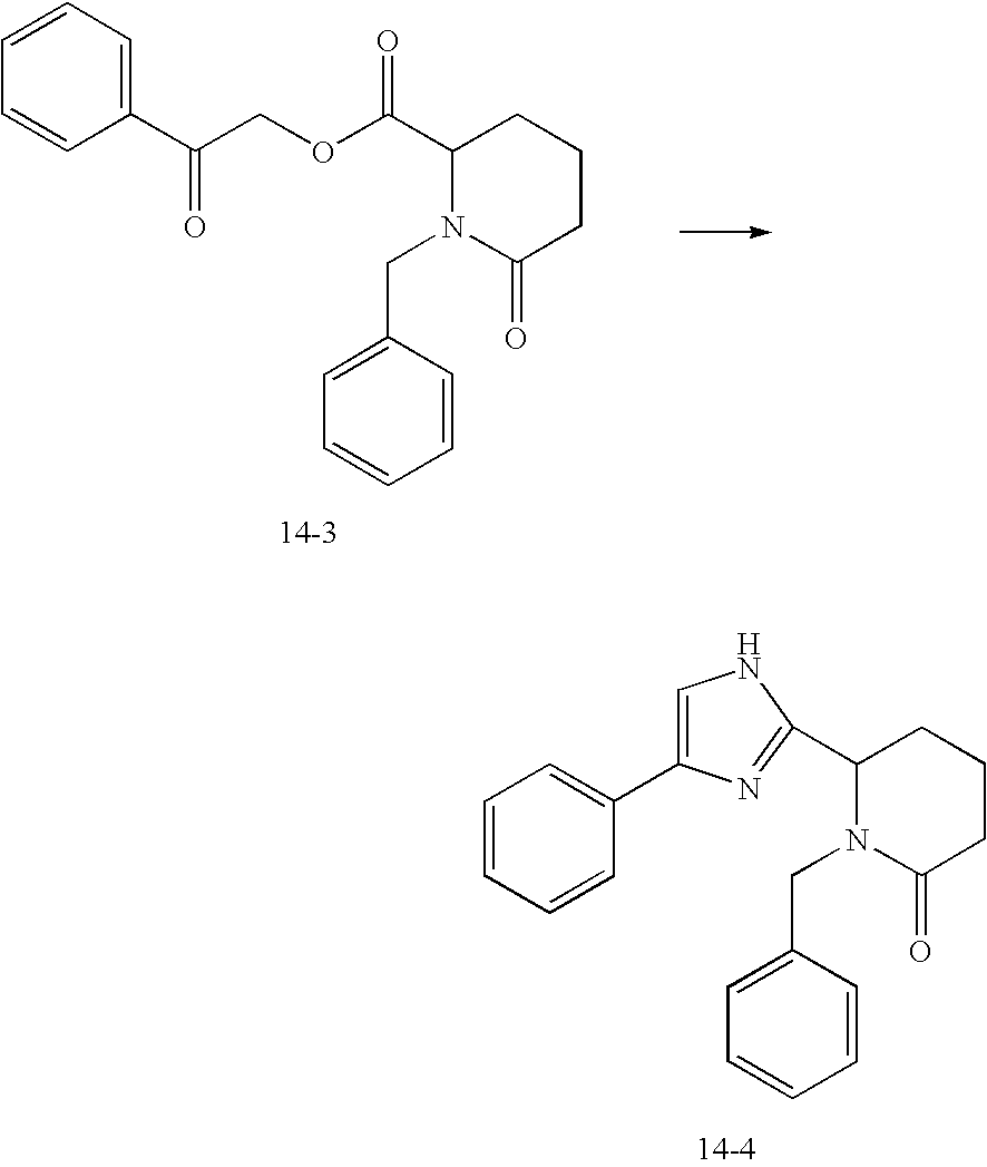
C1(C(OCC(C2=CC=CC=C2)=O)=O)N(CC2=CC=CC=C2)C(=O)CCC1.C1=CC=CC(C2=CNC(C3N(CC4=CC=CC=C4)C(=O)CCC3)=N2)=C1
